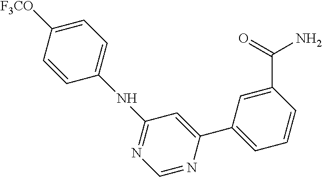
C1([F3CO])=CC=C(NC2=NC=NC(C3=CC=CC(C(=O)N)=C3)=C2)C=C1
